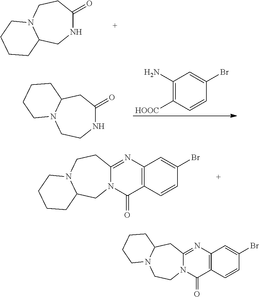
N1C(=O)CCN2C(C1)CCCC2.N1C(=O)CC2N(CC1)CCCC2.C1(N)=C([HOOC])C=CC(Br)=C1.N12C(=NC3=C(C1=O)C=CC(Br)=C3)CCN1C(C2)CCCC1.N12C(=NC3=C(C1=O)C=CC(Br)=C3)CC1N(CC2)CCCC1
